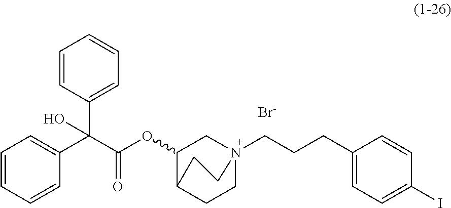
[Br-].C1=CC(C(C(OC2CN3(CCCC4=CC=C(I)C=C4)CCC2CC3)=O)(C2=CC=CC=C2)O)=CC=C1
